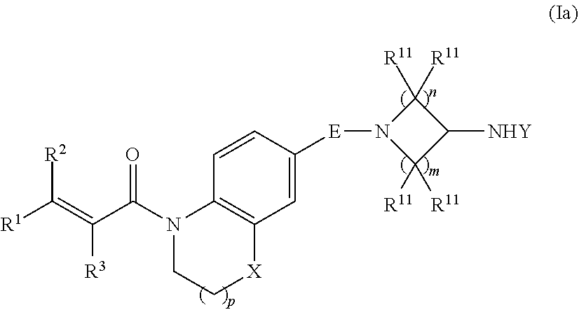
C1([E]N2C([R11])([R11])C([NHY])C2([R11])[R11])=CC2=C(C=C1)N(C(C(=C([R1])[R2])[R3])=O)CC[X]2
